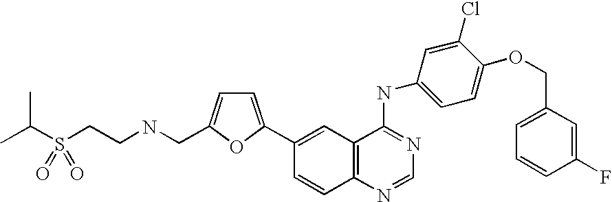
C1(C2=CC=C(CNCCS(=O)(=O)C(C)C)O2)=CC2=C(C=C1)N=CN=C2NC1=CC=C(OCC2=CC=CC(F)=C2)C(Cl)=C1
